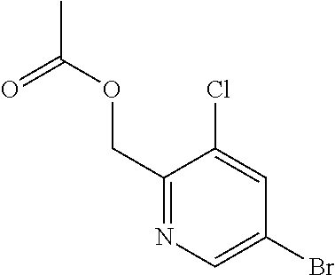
C1(COC(=O)C)=NC=C(Br)C=C1Cl
